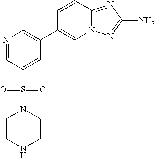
N1=CC(S(=O)(=O)N2CCNCC2)=CC(C2=CN3C(=NC(N)=N3)C=C2)=C1
